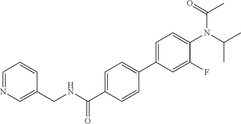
C(C1=CC=C(C2=CC=C(N(C(C)C)C(=O)C)C(F)=C2)C=C1)(=O)NCC1=CN=CC=C1
